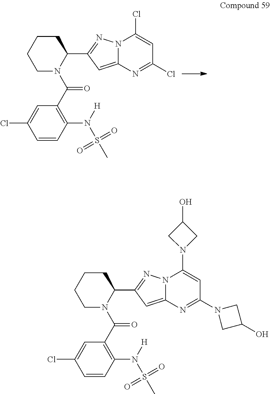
C1CCCN(C(C2=C(N([H])S(C)(=O)=O)C=CC(Cl)=C2)=O)C1C1=NN2C(=C1)N=C(Cl)C=C2Cl.C1CCCN(C(C2=C(N([H])S(C)(=O)=O)C=CC(Cl)=C2)=O)C1C1=NN2C(=C1)N=C(N1CC(O)C1)C=C2N1CC(O)C1
